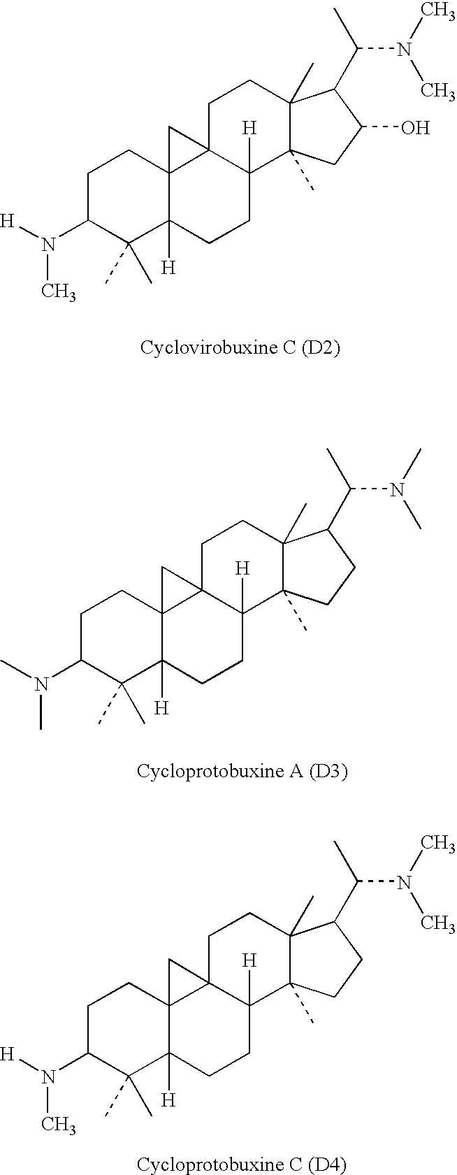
C1C(N([H])C)C(C)(C)C2([H])C3(C1)C1(C([H])(CC2)C2(C)C(C)(CC1)C(C(C)N(C)C)C(O)C2)C3.C1C(N(C)C)C(C)(C)C2([H])C3(C1)C1(C([H])(CC2)C2(C)C(C)(CC1)C(C(C)N(C)C)CC2)C3.C1C(N([H])C)C(C)(C)C2([H])C3(C1)C1(C([H])(CC2)C2(C)C(C)(CC1)C(C(C)N(C)C)CC2)C3
